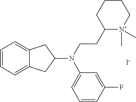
C1=CC=C2C(=C1)CC(N(CCC1[N+](C)(C)CCCC1)C1=CC=CC(F)=C1)C2.[I-]
